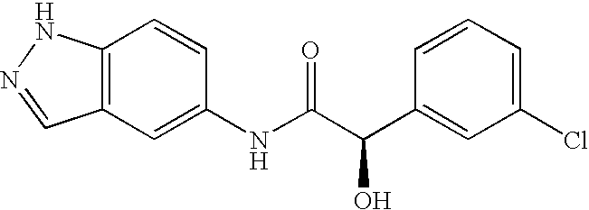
C12=C(C=C(NC(C(C3=CC(Cl)=CC=C3)O)=O)C=C1)C=NN2
